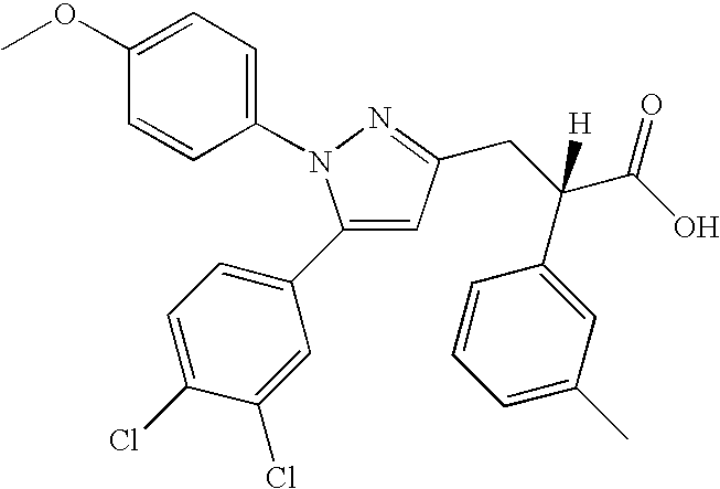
C1=C(C2=CC=C(Cl)C(Cl)=C2)N(C2=CC=C(OC)C=C2)N=C1CC(C(O)=O)(C1=CC(C)=CC=C1)[H]
